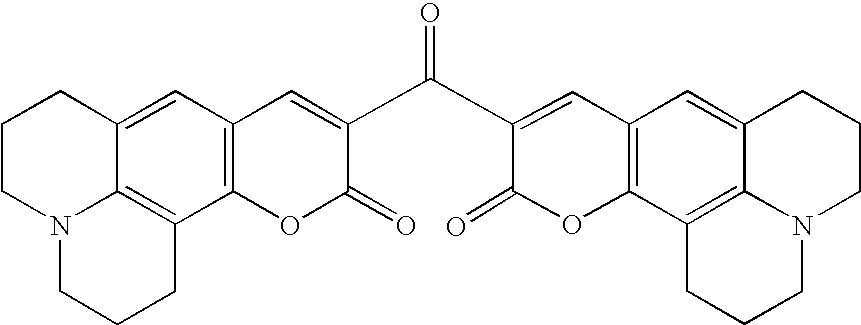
C12=CC3=C(C4=C1N(CCC2)CCC4)OC(=O)C(C(C1=CC2=C(OC1=O)C1=C4C(=C2)CCCN4CCC1)=O)=C3
